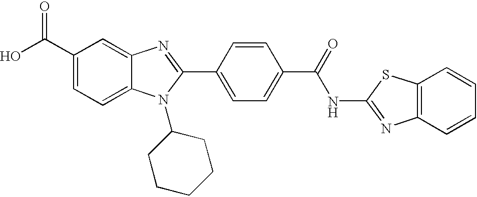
C1(C(O)=O)=CC=C2C(=C1)N=C(C1=CC=C(C(=O)NC3=NC4=C(S3)C=CC=C4)C=C1)N2C1CCCCC1
